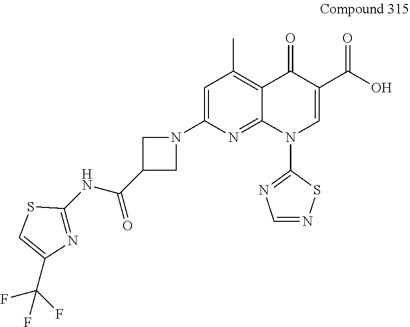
N1=C(NC(C2CN(C3=CC(C)=C4C(=N3)N(C3=NC=NS3)C=C(C(O)=O)C4=O)C2)=O)SC=C1C(F)(F)F
